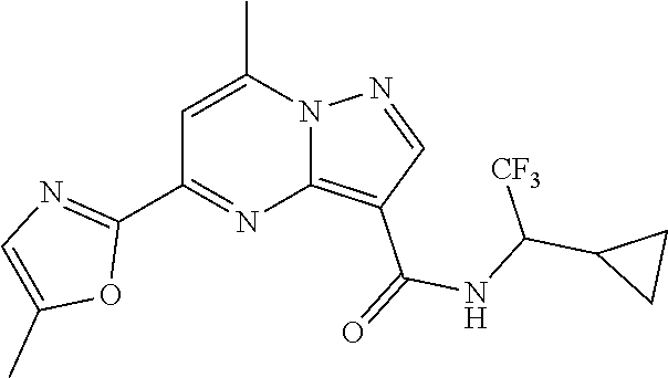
C12=C(C(=O)NC(C3CC3)[CF3])C=NN1C(C)=CC(C1=NC=C(C)O1)=N2
